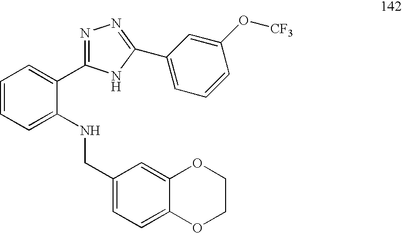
C1=CC=C(NCC2=CC=C3C(=C2)OCCO3)C(C2=NN=C(C3=CC=CC(O[CF3])=C3)N2)=C1
